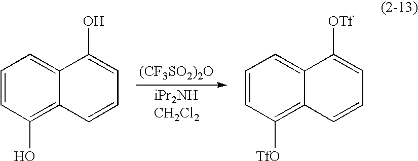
C1=CC(O)=C2C(=C1)C(O)=CC=C2.[(CF3SO2)2O].C1=CC([TfO])=C2C(=C1)C([OTf])=CC=C2
